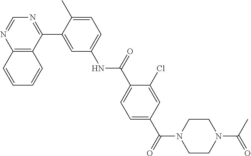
C12=C(C(C3=CC(NC(C4=CC=C(C(=O)N5CCN(C(C)=O)CC5)C=C4Cl)=O)=CC=C3C)=NC=N1)C=CC=C2
